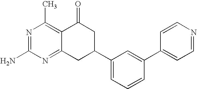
C12=NC(N)=NC(C)=C1C(=O)CC(C1=CC=CC(C3=CC=NC=C3)=C1)C2
